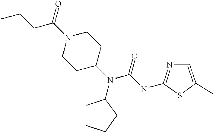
C(C(N1CCC(N(C(=O)NC2=NC=C(C)S2)C2CCCC2)CC1)=O)CC
